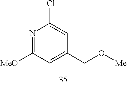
N1=C([MeO])C=C(CO[Me])C=C1Cl
